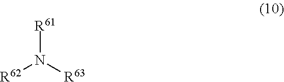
[R62]N([R63])[R61]
